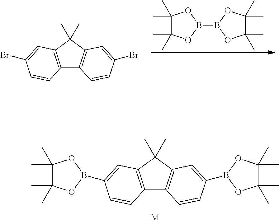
C12=C(C(C)(C)C3=C1C=CC(B1OC(C)(C)C(C)(C)O1)=C3)C=C(B1OC(C)(C)C(C)(C)O1)C=C2.[M].C1(C)(C)C(C)(C)OB(B2OC(C)(C)C(C)(C)O2)O1.C12=C(C(C)(C)C3=C1C=CC(Br)=C3)C=C(Br)C=C2
